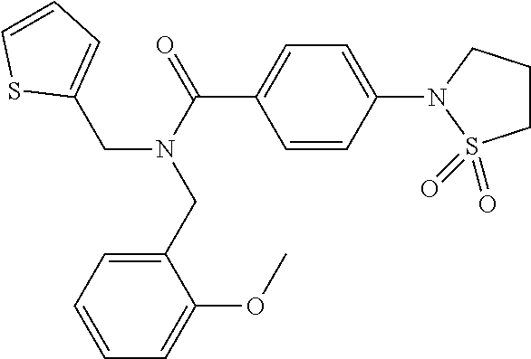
C1(CN(CC2=CC=CC=C2OC)C(=O)C2=CC=C(N3S(=O)(=O)CCC3)C=C2)=CC=CS1
